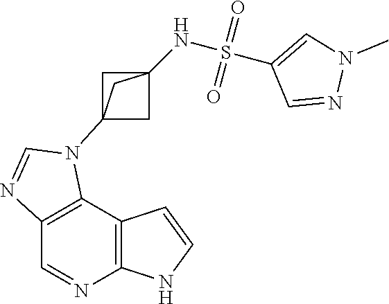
C1=NC2=C(C3=C1N=CN3C13CC(NS(C4=CN(C)N=C4)(=O)=O)(C1)C3)C=CN2
